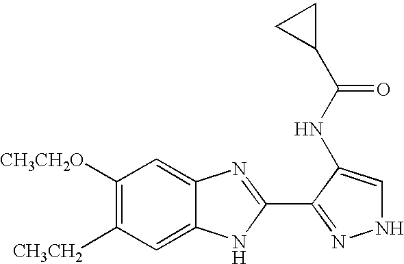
C1([CH3CH2O])=C([CH3CH2])C=C2C(=C1)N=C(C1=NNC=C1NC(C1CC1)=O)N2
